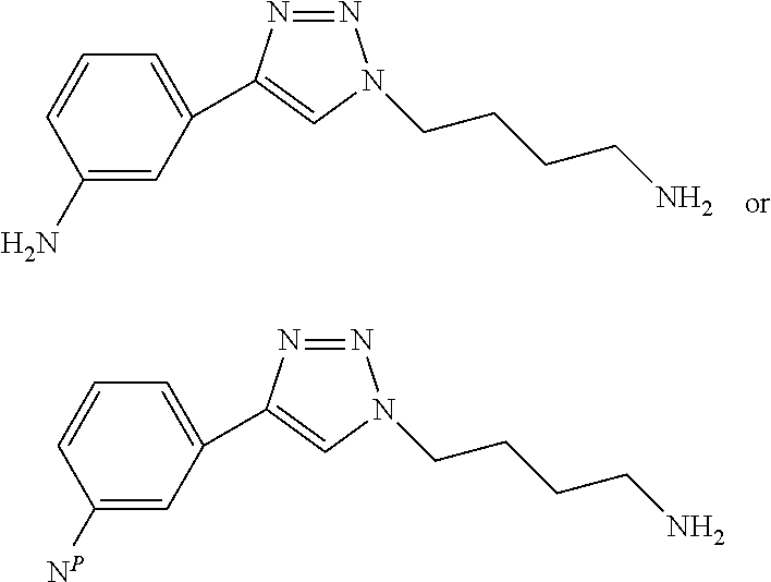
C1=CC(N)=CC(C2=CN(CCCCN)N=N2)=C1.C1=CC([NP])=CC(C2=CN(CCCCN)N=N2)=C1
